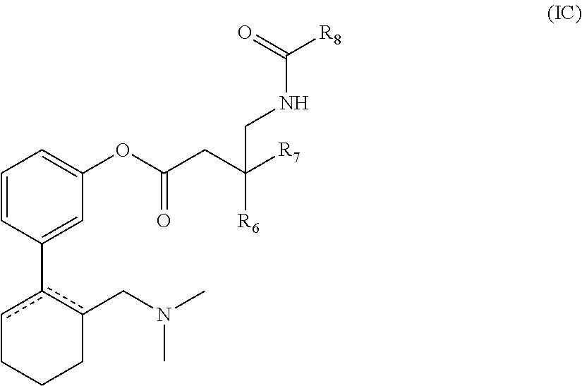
C1=CC(c2c(CN(C)C)CCCc2)=CC(OC(=O)CC([R6])([R7])CNC(=O)[R8])=C1
